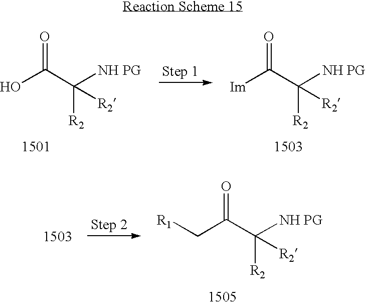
OC(C([NH PG])([R2])[R2])=O.[Im]C(C([NH PG])([R2])[R2])=O.[R1]CC(C([NH PG])([R2])[R2])=O
